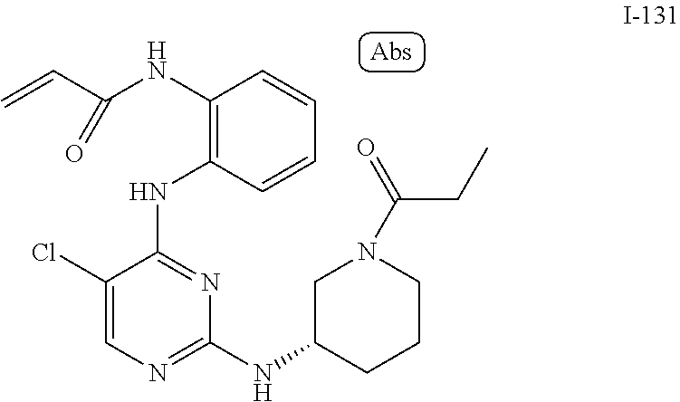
C1(Cl)=CN=C(NC2CCCN(C(=O)CC)C2)N=C1NC1=C(NC(C=C)=O)C=CC=C1
